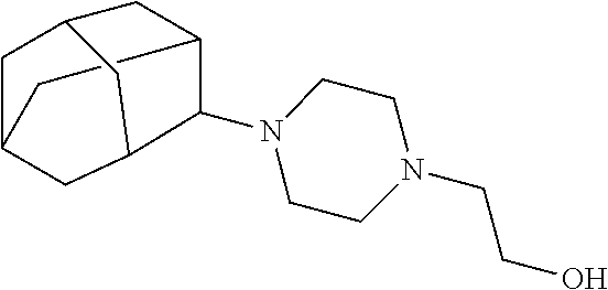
C12CC3CC(C1)CC(C2N1CCN(CCO)CC1)C3
